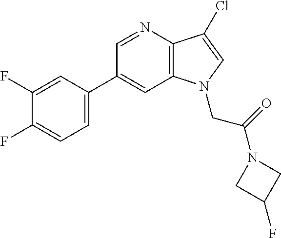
C1(C2=CC=C(F)C(F)=C2)=CC2=C(C(Cl)=CN2CC(N2CC(F)C2)=O)N=C1
